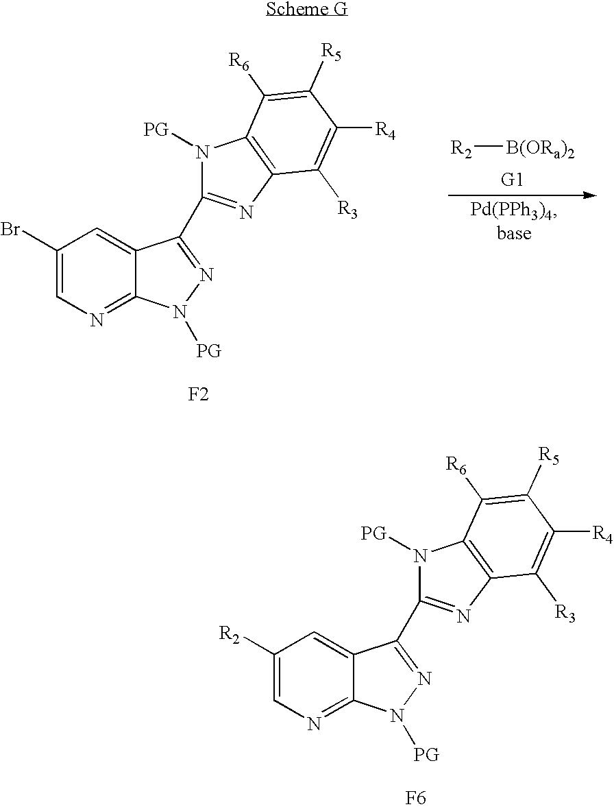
C1([R2])=CN=C2C(=C1)C(C1=NC3=C(N1[PG])C([R6])=C([R5])C([R4])=C3[R3])=NN2[PG].[F6].C1(Br)=CN=C2C(=C1)C(C1=NC3=C(N1[PG])C([R6])=C([R5])C([R4])=C3[R3])=NN2[PG].[F2].[R2][B(ORa)2]
